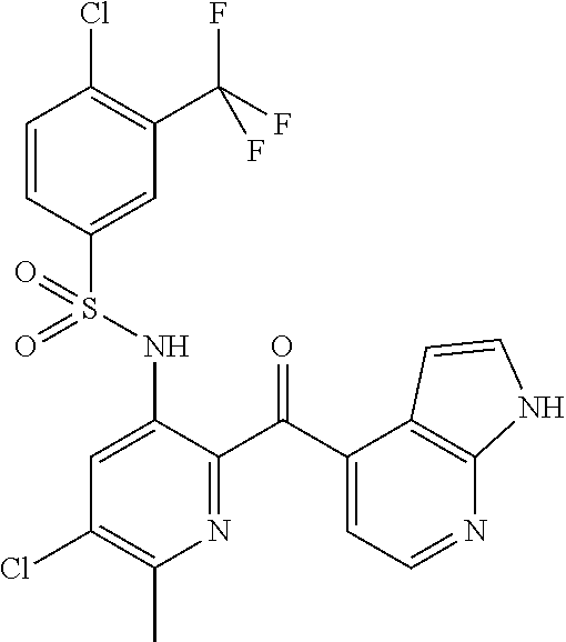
C1=CC(S(NC2=CC(Cl)=C(C)N=C2C(C2=CC=NC3=C2C=CN3)=O)(=O)=O)=CC(C(F)(F)F)=C1Cl
